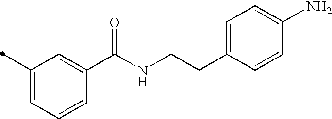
C1(C)=CC=CC(C(NCCC2=CC=C(N)C=C2)=O)=C1
